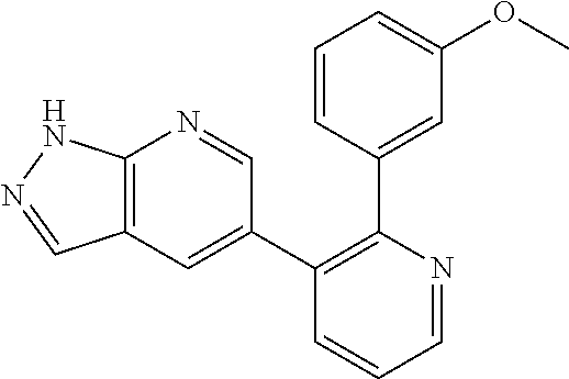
C12=C(C=C(C3=C(C4=CC(OC)=CC=C4)N=CC=C3)C=N1)C=NN2
